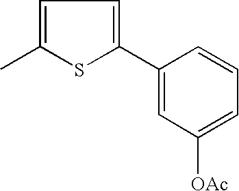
C1=C(C)SC(C2=CC([OAc])=CC=C2)=C1
